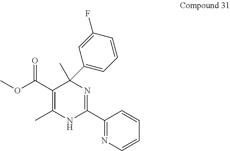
CC1(C2=CC=CC(F)=C2)C(C(OC)=O)=C(C)NC(C2=NC=CC=C2)=N1
